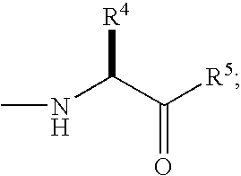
CNC(C([R5])=O)[R4]
